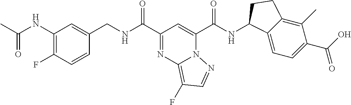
C1(NC(C)=O)=C(F)C=CC(CNC(C2=NC3=C(F)C=NN3C(C(NC3C4=CC=C(C(O)=O)C(C)=C4CC3)=O)=C2)=O)=C1
